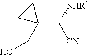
C(C1(CO)CC1)([NHR1])[CN]
